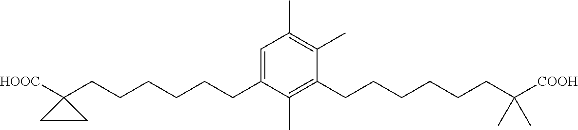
C1=C(CCCCCCC2([HOOC])CC2)C(C)=C(CCCCCCC(C)(C)[COOH])C(C)=C1C
